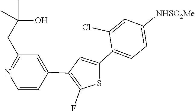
C1=C(C2=C(F)SC(C3=CC=C([NHSO2Me])C=C3Cl)=C2)C=CN=C1CC(C)(C)O
